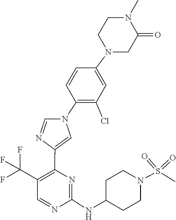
N1=CC(C(F)(F)F)=C(C2=CN(C3=C(Cl)C=C(N4CC(=O)N(C)CC4)C=C3)C=N2)N=C1NC1CCN(S(=O)(=O)C)CC1
